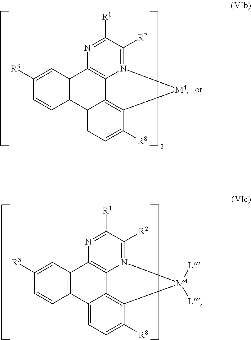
C1([R3])=CC2=C(C=C1)C1=CC=C([R8])C3=C1C1=C2N=C([R1])C([R2])=N1[M4]3.C1([R3])=CC2=C(C=C1)C1=CC=C([R8])C3=C1C1=C2N=C([R1])C([R2])=N1[M4]3([L])[L]
